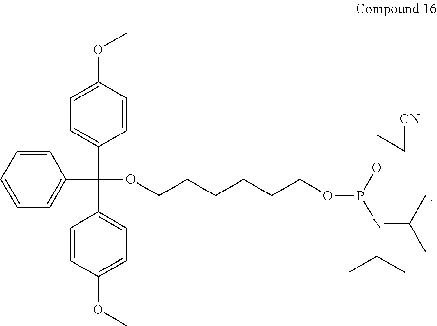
C1=CC=CC=C1C(OCCCCCCOP(N(C(C)C)C(C)C)OCC[CN])(C1=CC=C(OC)C=C1)C1=CC=C(OC)C=C1
